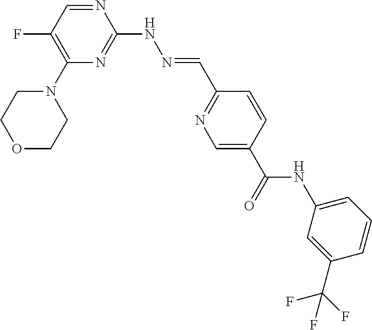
C1(N2CCOCC2)=C(F)C=NC(NN=CC2=NC=C(C(NC3=CC=CC(C(F)(F)F)=C3)=O)C=C2)=N1
